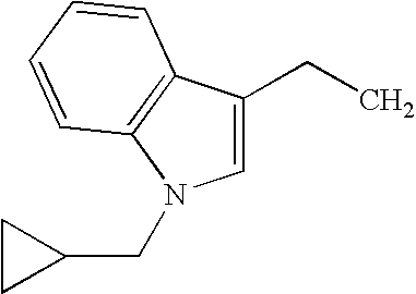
C1=C(CC)C2=C(N1CC1CC1)C=CC=C2
